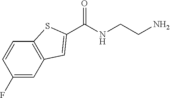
C1(F)=CC2=C(C=C1)SC(C(NCCN)=O)=C2
